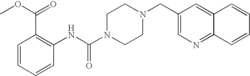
C1=CC=CC(NC(N2CCN(CC3=CN=C4C(=C3)C=CC=C4)CC2)=O)=C1C(=O)OC
